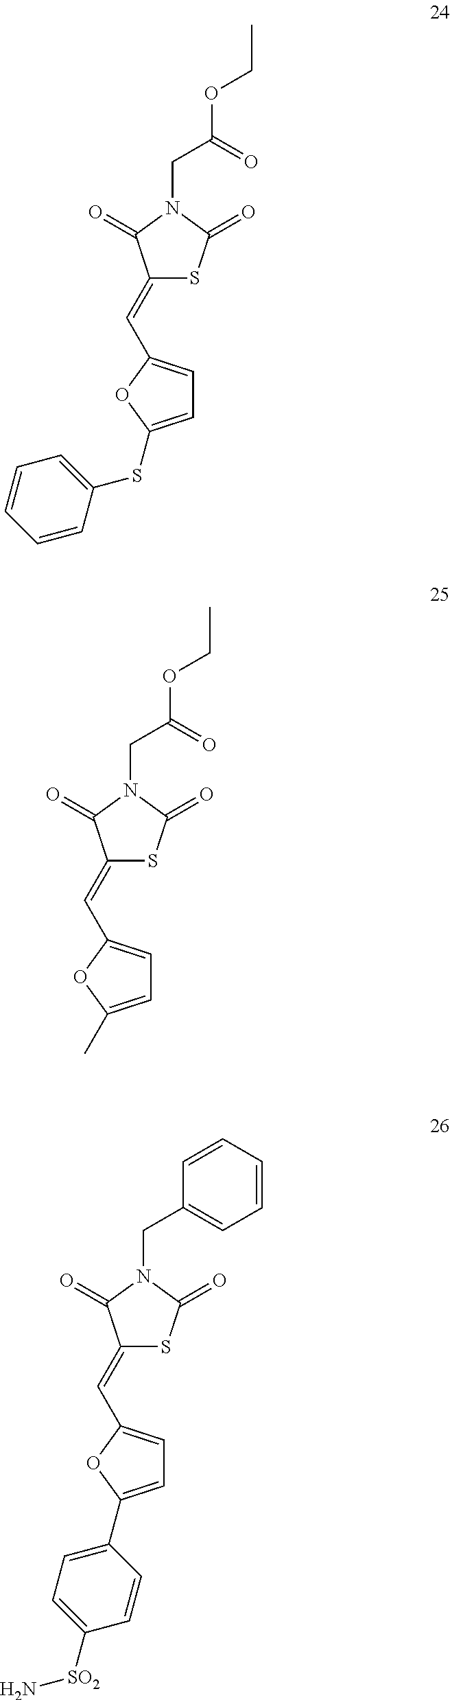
C1(=CC2=CC=C(SC3=CC=CC=C3)O2)SC(=O)N(CC(OCC)=O)C1=O.C1(=CC2=CC=C(C)O2)SC(=O)N(CC(OCC)=O)C1=O.C1(=CC2=CC=C(C3=CC=C([SO2]N)C=C3)O2)SC(=O)N(CC2=CC=CC=C2)C1=O
